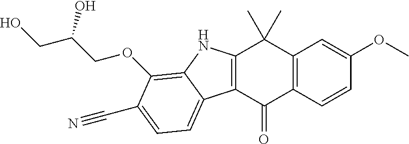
C12=C(C=CC(OC)=C1)C(=O)C1=C(C2(C)C)NC2=C(OCC(CO)O)C(C#N)=CC=C12
